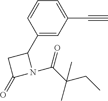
C1=CC(C2CC(=O)N2C(C(CC)(C)C)=O)=CC(C#C)=C1
